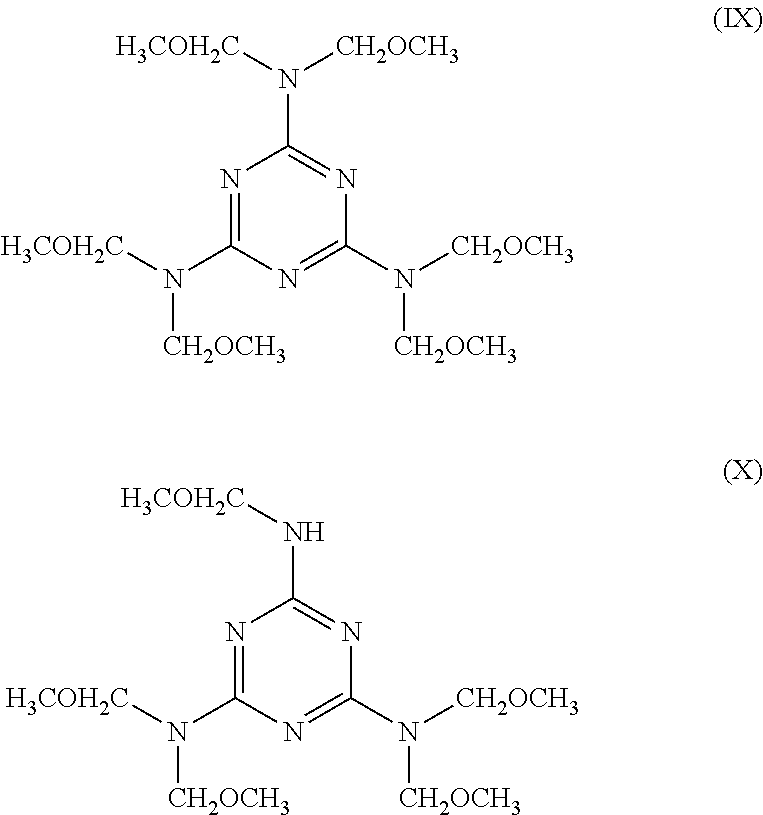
N1=C(N([H3COH2C])[CH2OCH3])N=C(N([CH2OCH3])[CH2OCH3])N=C1N([CH2OCH3])[H3COH2C].N1=C(N([H3COH2C])[CH2OCH3])N=C(N([CH2OCH3])[CH2OCH3])N=C1N[H3COH2C]
